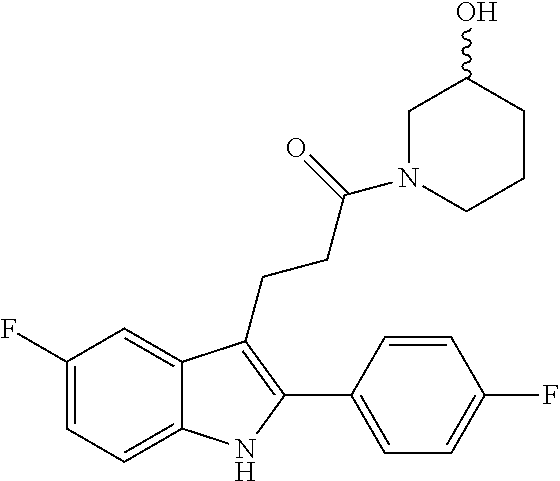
C1=CC(F)=CC=C1C1=C(CCC(N2CCCC(O)C2)=O)C2=CC(F)=CC=C2N1
